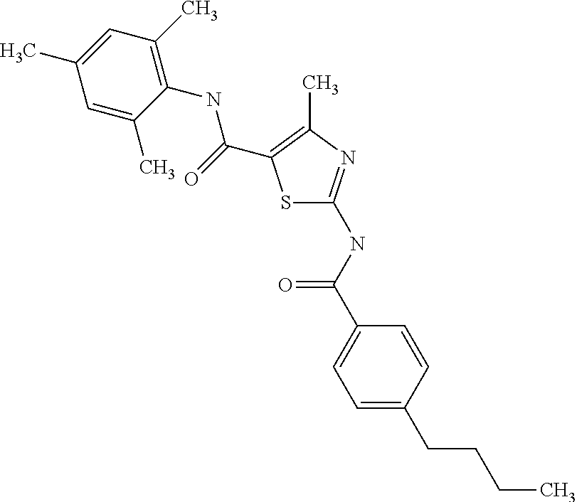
C1(NC(=O)C2=C(C)N=C(NC(=O)C3=CC=C(CCCC)C=C3)S2)=C(C)C=C(C)C=C1C
